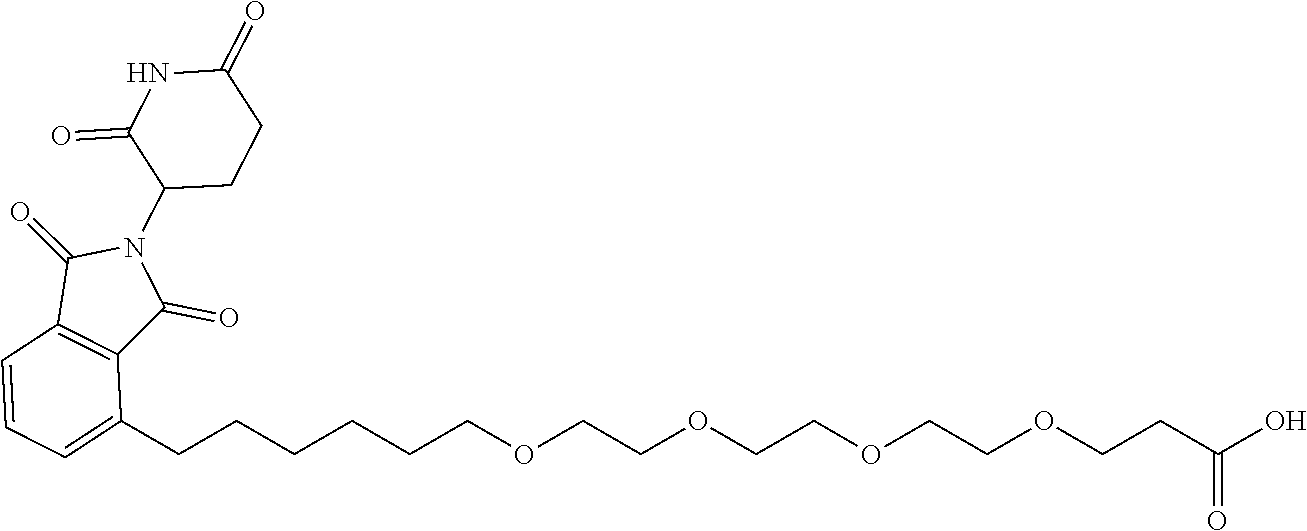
C1CC(=O)NC(=O)C1N1C(=O)C2=C(C1=O)C(CCCCCCOCCOCCOCCOCCC(O)=O)=CC=C2
